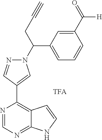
N1=CN=C2C(=C1C1=CN(C(CC#C)C3=CC=CC(C([H])=O)=C3)N=C1)C=CN2
